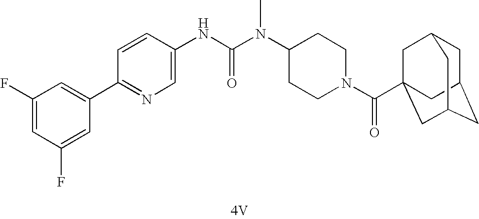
[4V].C1(C2=CC(F)=CC(F)=C2)=NC=C(NC(N(C2CCN(C(=O)C34CC5CC(CC(C3)C5)C4)CC2)C)=O)C=C1
